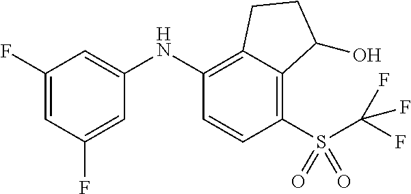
C1(NC2=C3C(=C(S(C(F)(F)F)(=O)=O)C=C2)C(O)CC3)=CC(F)=CC(F)=C1
